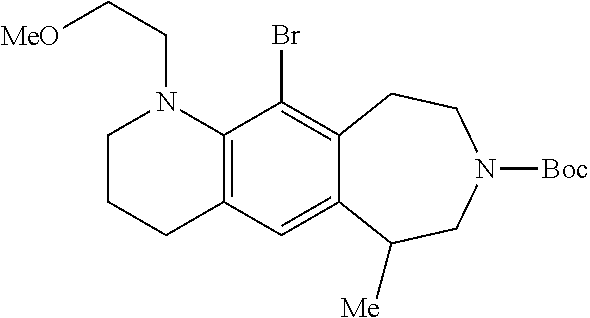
C12=C(C(Br)=C3C(=C1)C([Me])CN([Boc])CC3)N(CC[MeO])CCC2
